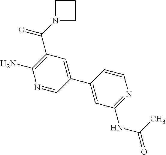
N1=CC(C2=CC(NC(=O)C)=NC=C2)=CC(C(N2CCC2)=O)=C1N
